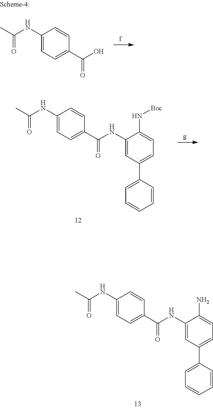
O=C(C)NC1=CC=C(C(NC2=CC(C3=CC=CC=C3)=CC=C2N[Boc])=O)C=C1.O=C(C)NC1=CC=C(C(NC2=CC(C3=CC=CC=C3)=CC=C2N)=O)C=C1.O=C(C)NC1=CC=C(C(O)=O)C=C1
